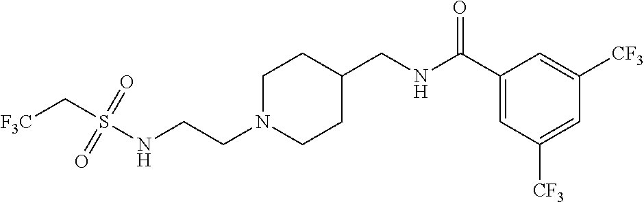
S(NCCN1CCC(CNC(C2=CC([CF3])=CC([CF3])=C2)=O)CC1)(=O)(=O)C[F3C]
